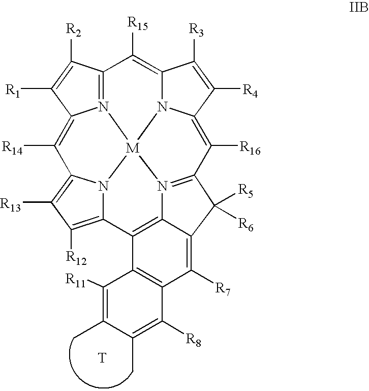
C12=N3C(=C([R14])C4=C([R13])C([R12])=C5N4[M]34N3C(=C1[R15])C([R3])=C([R4])C3=C([R16])C1=N4C3=C5C4=C(C([R8])=C(C)C(C)=C4[R11])C([R7])=C3C1([R5])[R6])C([R1])=C2[R2].[T]
